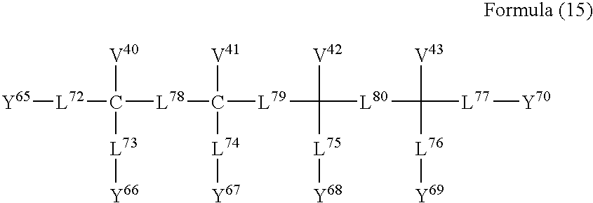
[Y65][L72]C([V40])([L73][Y66])[L78]C([V41])([L74][Y67])[L79]C([V42])([L75][Y68])[L80]C([V43])([L76][Y69])[L77][Y70]
